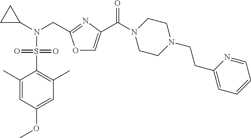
C1(C)=CC(OC)=CC(C)=C1S(N(C1CC1)CC1=NC(C(N2CCN(CCC3=CC=CC=N3)CC2)=O)=CO1)(=O)=O
